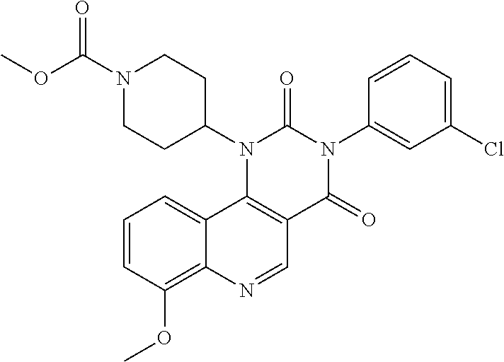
C1(N2C(=O)N(C3=CC(Cl)=CC=C3)C(=O)C3=C2C2=CC=CC(OC)=C2N=C3)CCN(C(=O)OC)CC1
